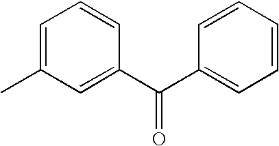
CC1=CC=CC(C(C2=CC=CC=C2)=O)=C1
